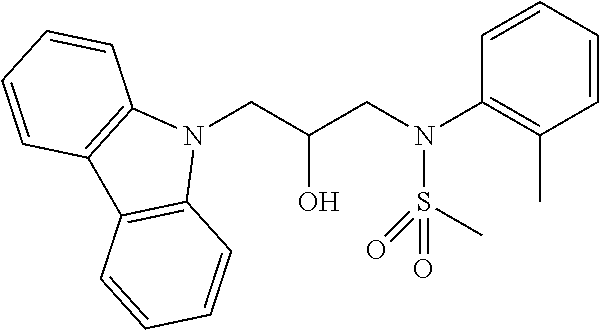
N1(CC(CN(C2=C(C)C=CC=C2)S(C)(=O)=O)O)C2=C(C3=C1C=CC=C3)C=CC=C2
